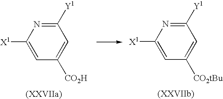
C1([X1])=CC([CO2tBu])=CC([Y1])=N1.C1([X1])=CC([CO2H])=CC([Y1])=N1
